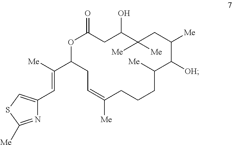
C1(C([Me])=CC2=CSC([Me])=N2)OC(=O)CC(O)C([Me])([Me])CC([Me])C([OH])C([Me])CCCC([Me])=CC1
